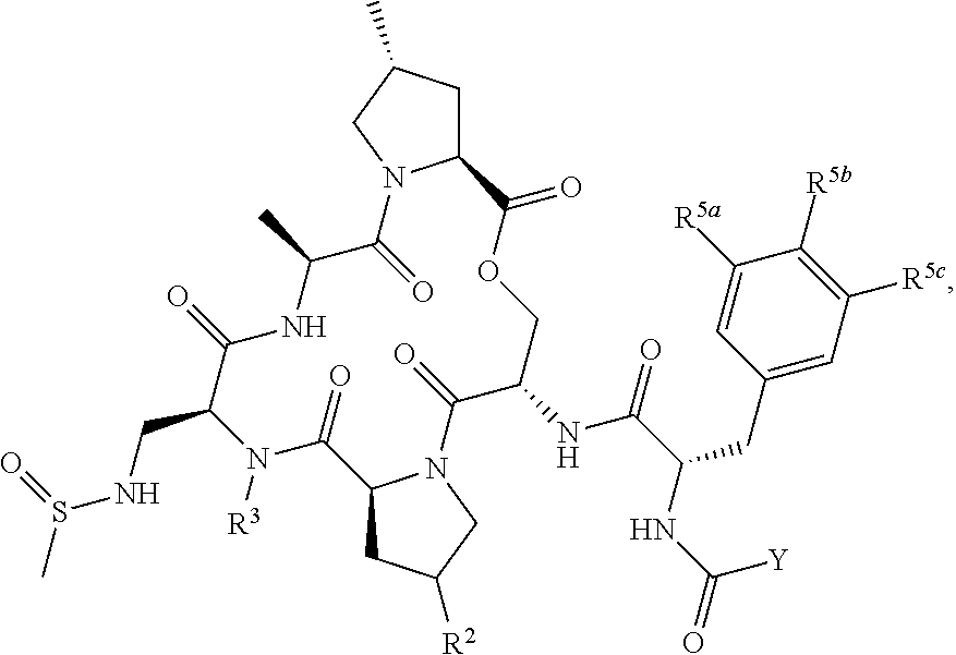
C1C(C)CN2C1C(=O)OCC(NC(=O)C(NC(=O)[Y])CC1=CC([R5c])=C([R5b])C([R5a])=C1)C(=O)N1C(CC([R2])C1)C(=O)N([R3])C(CNS(C)=O)C(=O)NC(C)C2=O
